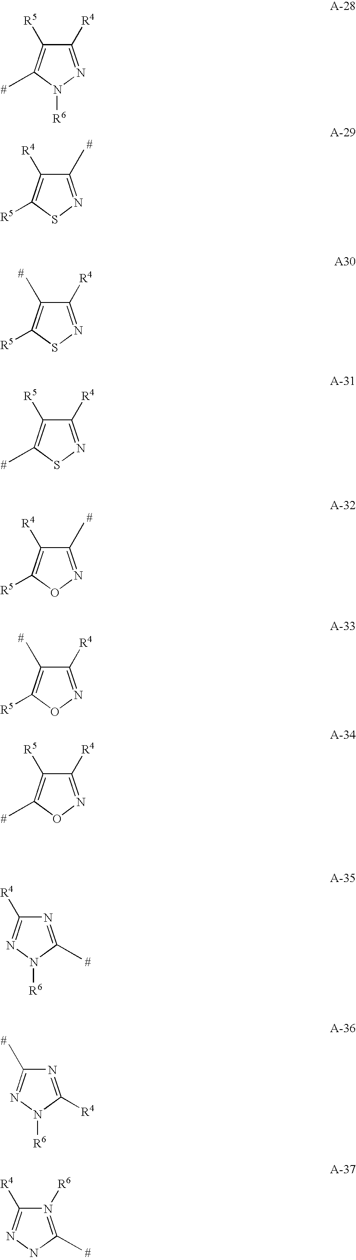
C1([R4])=NN([R6])C(C)=C1[R5].N1=C(C)N([R6])N=C1[R4].C1([R4])=NSC([R5])=C1C.C1(C)=NSC([R5])=C1[R4].C1([R4])=NSC(C)=C1[R5].C1(C)=NOC([R5])=C1[R4].C1([R4])=NOC([R5])=C1C.C1([R4])=NOC(C)=C1[R5].N1=C([R4])N([R6])N=C1C.N1([R6])=C(C)NN=C1[R4]
